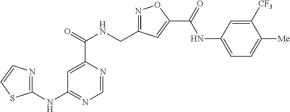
C1=NC(C(=O)NCC2=NOC(C(=O)NC3=CC=C([Me])C([CF3])=C3)=C2)=CC(NC2=NC=CS2)=N1
